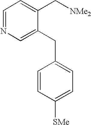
C1=NC=C(CC2=CC=C([SMe])C=C2)C(C[NMe2])=C1
